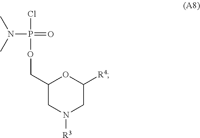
C1(COP(N(C)C)(=O)Cl)CN([R3])CC([R4])O1
